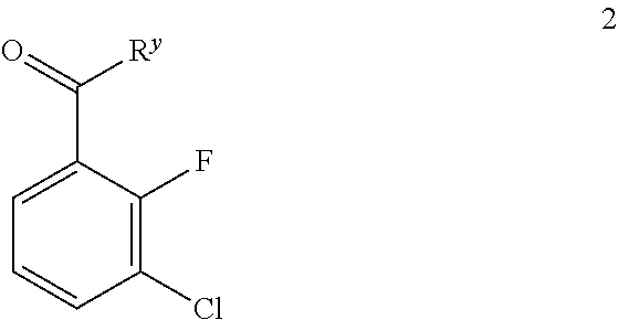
C1(Cl)=C(F)C(C([Ry])=O)=CC=C1
